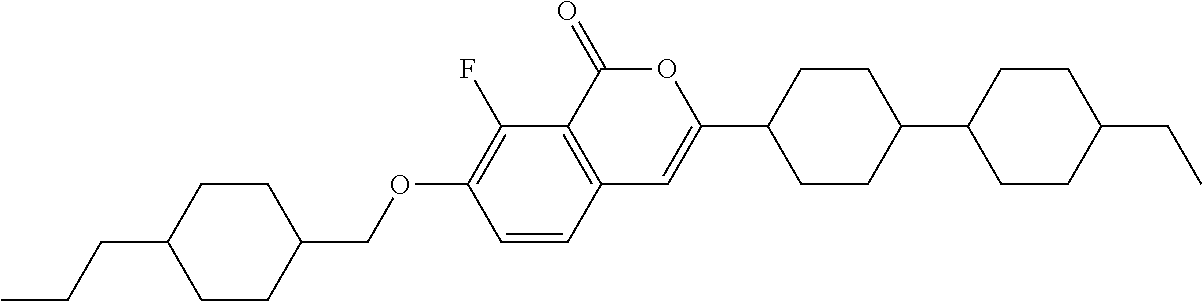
C12=C(C(=O)OC(C3CCC(C4CCC(CC)CC4)CC3)=C1)C(F)=C(OCC1CCC(CCC)CC1)C=C2
